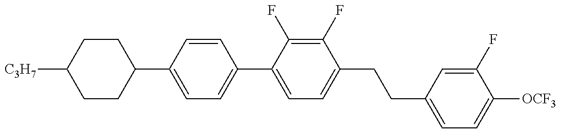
C1(C2=CC=C(C3=CC=C(CCC4=CC=C([OCF3])C(F)=C4)C(F)=C3F)C=C2)CCC([C3H7])CC1
